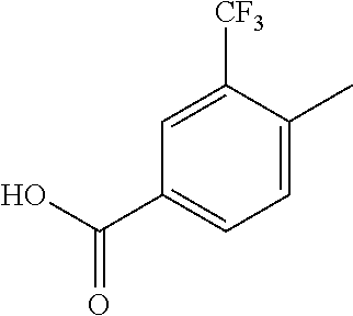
C1=C([CF3])C(C)=CC=C1C(O)=O
